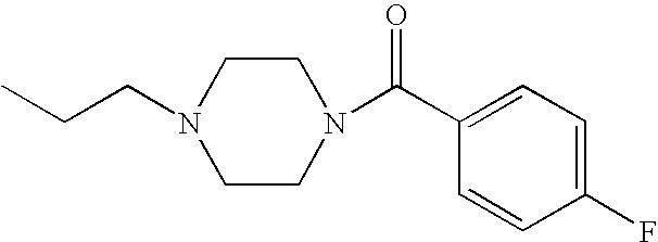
C1CN(C(C2=CC=C(F)C=C2)=O)CCN1CCC
